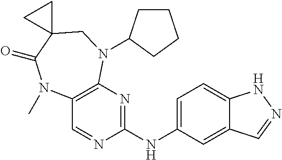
C1(NC2=NC3=C(C=N2)N(C)C(=O)C2(CN3C3CCCC3)CC2)=CC=C2C(=C1)C=NN2
